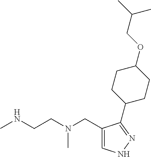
CNCCN(CC1=CNN=C1C1CCC(OCC(C)C)CC1)C
